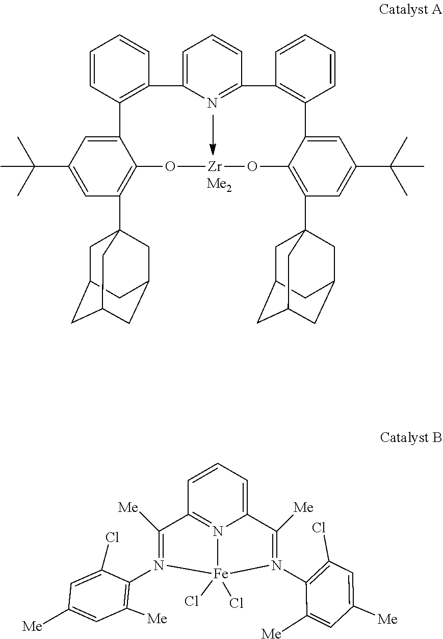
C1=CC2=C(C=C1)C1=CC=CC(=N1)C1=C(C=CC=C1)C1=CC(C(C)(C)C)=CC(C34CC5CC(CC(C3)C5)C4)=C1O[Zr]OC1=C(C34CC5CC(CC(C3)C5)C4)C=C(C(C)(C)C)C=C21.[Me2].C12=CC=CC3=N1[Fe](Cl)(Cl)(N(C1=C([Me])C=C([Me])C=C1Cl)=C3[Me])N(C1=C(Cl)C=C([Me])C=C1[Me])=C2[Me]
